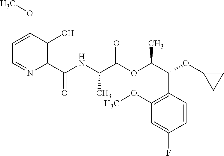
N(C(C(OC(C(C1=C(OC)C=C(F)C=C1)OC1CC1)C)=O)C)C(=O)C1=C(O)C(OC)=CC=N1
